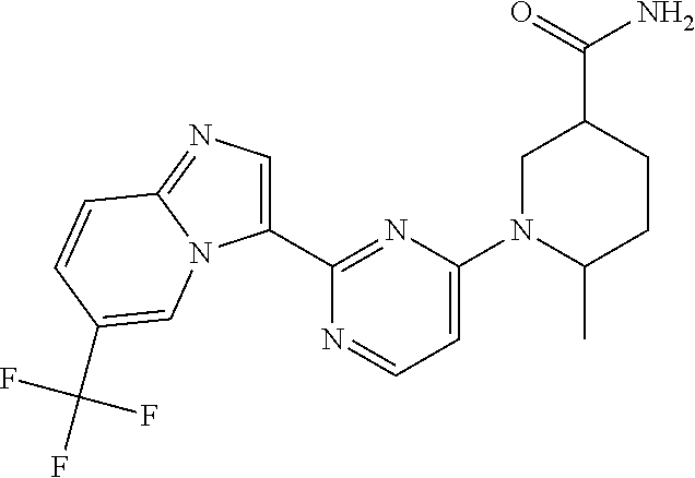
C1(C2=NC(N3C(C)CCC(C(=O)N)C3)=CC=N2)=CN=C2N1C=C(C(F)(F)F)C=C2
